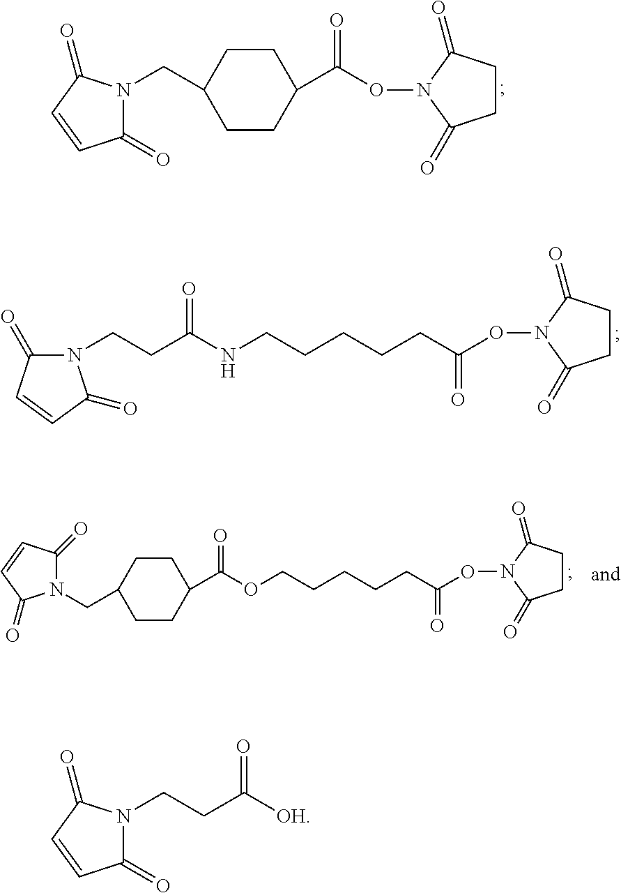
C1(=O)N(CC2CCC(C(=O)ON3C(=O)CCC3=O)CC2)C(=O)C=C1.N1(CCC(NCCCCCC(ON2C(=O)CCC2=O)=O)=O)C(=O)C=CC1=O.C1(C(OCCCCCC(ON2C(=O)CCC2=O)=O)=O)CCC(CN2C(=O)C=CC2=O)CC1.C1(=O)N(CCC([OH])=O)C(=O)C=C1
